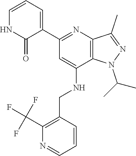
C(C)(C)N1C2=C(C(C)=N1)N=C(C1=CC=CNC1=O)C=C2NCC1=C(C(F)(F)F)N=CC=C1
